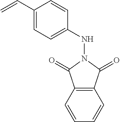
C1=CC=CC2=C1C(=O)N(NC1=CC=C(C=C)C=C1)C2=O
